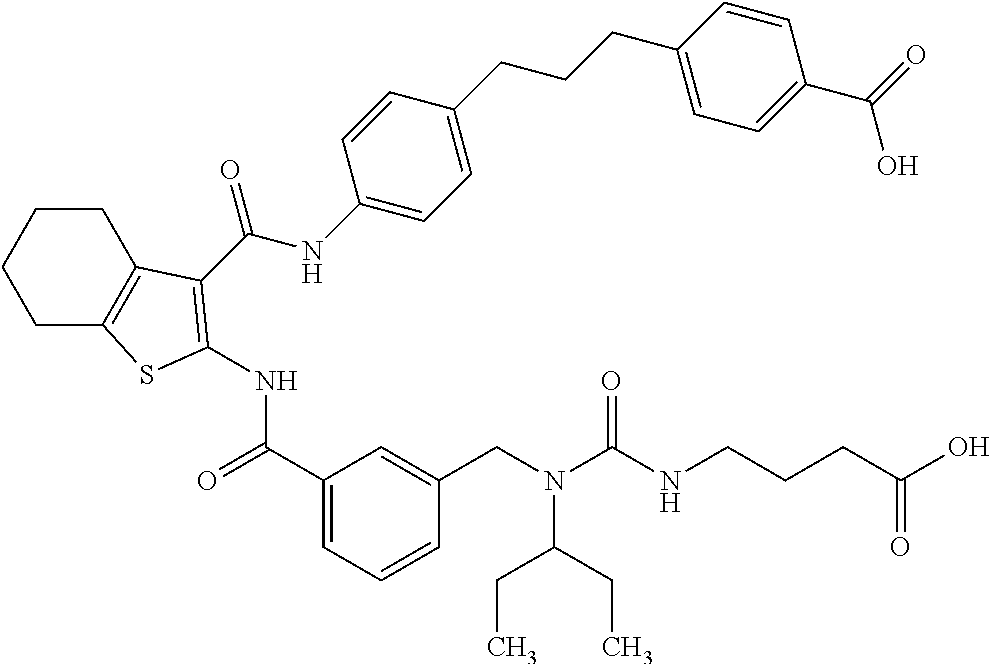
C1(C(=O)NC2=C(C(=O)NC3=CC=C(CCCC4=CC=C(C(O)=O)C=C4)C=C3)C3=C(CCCC3)S2)=CC=CC(CN(C(NCCCC(=O)O)=O)C(CC)CC)=C1
